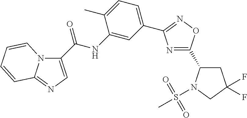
N1=C(C2CC(F)(F)CN2S(C)(=O)=O)ON=C1C1=CC=C(C)C(NC(=O)C2=CN=C3N2C=CC=C3)=C1
